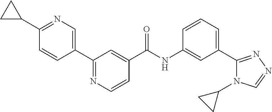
C1=CC(C2=NC=CC(C(NC3=CC(C4=NN=CN4C4CC4)=CC=C3)=O)=C2)=CN=C1C1CC1
